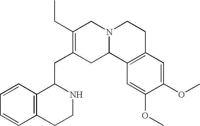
C12=C(C=CC=C1)C(CC1=C(CC)CN3C(C1)C1=C(CC3)C=C(OC)C(OC)=C1)NCC2
